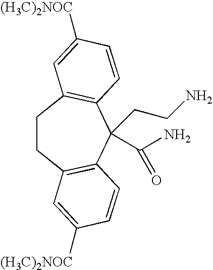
C1CC2=C(C(C(N)=O)(CCN)C3=C1C=C([(H3C)2NOC])C=C3)C=CC([(H3C)2NOC])=C2
